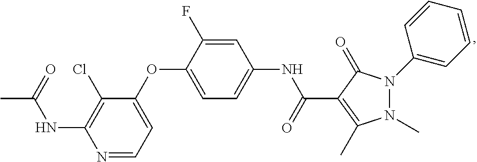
C1(OC2=CC=C(NC(C3=C(C)N(C)N(C4=CC=CC=C4)C3=O)=O)C=C2F)=CC=NC(NC(=O)C)=C1Cl
